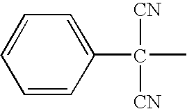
C1=CC(C([CN])([CN])C)=CC=C1
